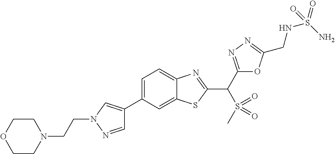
C12=CC(C3=CN(CCN4CCOCC4)N=C3)=CC=C1N=C(C(S(=O)(=O)C)C1=NN=C(CNS(=O)(N)=O)O1)S2
